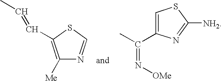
C1([Me])=C(C=CC)SC=N1.C1=C(C(C)=N[OMe])N=C([NH2])S1
